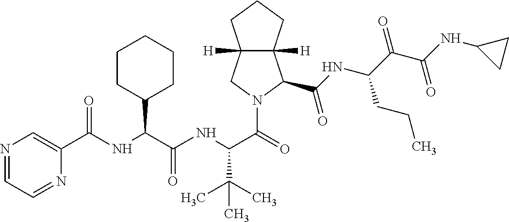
N1=CC=NC(C(NC(C(NC(C(=O)N2CC3([H])C([H])(C2C(NC(C(C(NC2CC2)=O)=O)CCC)=O)CCC3)C(C)(C)C)=O)C2CCCCC2)=O)=C1
